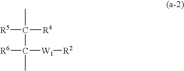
[R5]C([R4])(C([R6])([W1][R2])C)C
